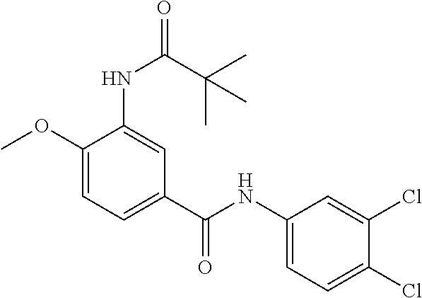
C1(OC)=CC=C(C(NC2=CC=C(Cl)C(Cl)=C2)=O)C=C1NC(C(C)(C)C)=O
